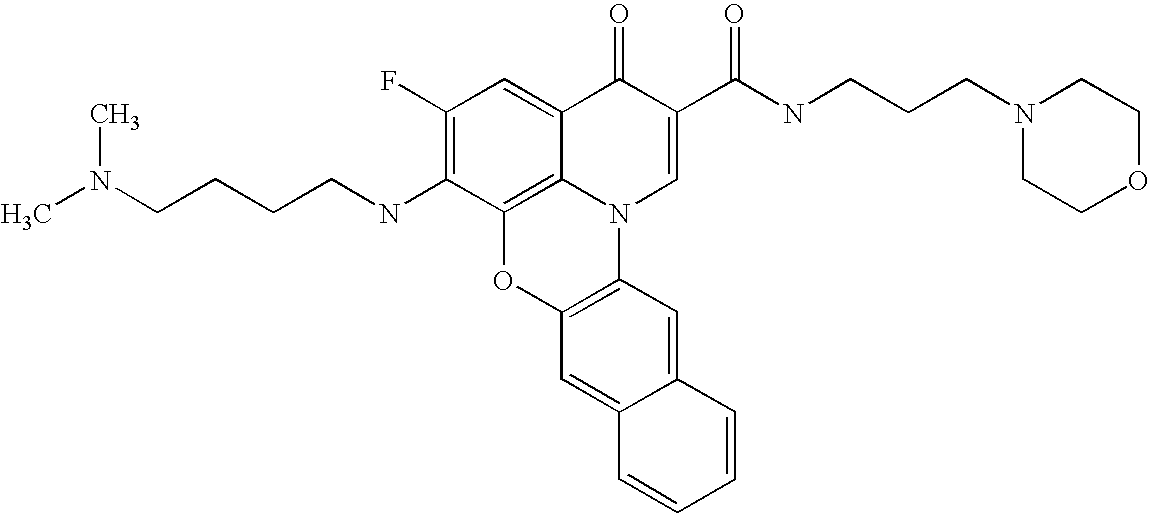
C1(F)=C(NCCCCN(C)C)C2=C3C(=C1)C(=O)C(C(NCCCN1CCOCC1)=O)=CN3C1=C(O2)C=C2C(=C1)C=CC=C2
